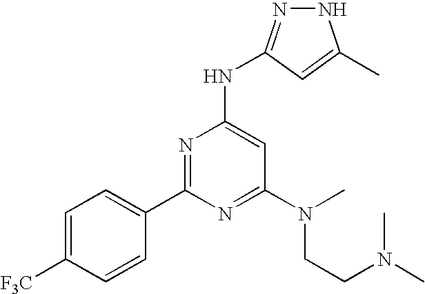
N1N=C(NC2=CC(N(CCN(C)C)C)=NC(C3=CC=C([F3C])C=C3)=N2)C=C1C
